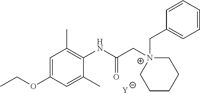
[Y].C1=C(OCC)C=C(C)C(NC(C[N+]2(CC3=CC=CC=C3)CCCCC2)=O)=C1C
